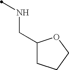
C1(CNC)CCCO1
